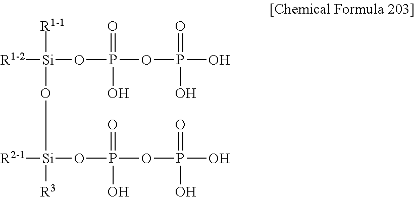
[R1-2][Si](OP(OP(O)(=O)O)(=O)O)([R1-1])O[Si]([R3])([R2-1])OP(=O)(O)OP(O)(=O)O
